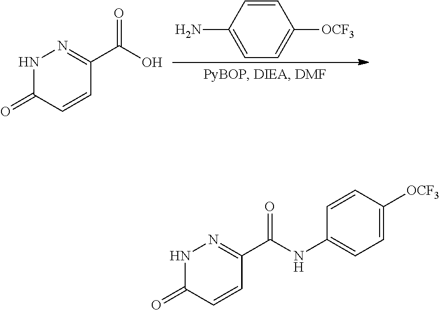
N1C(=O)C=CC(C(=O)O)=N1.NC1=CC=C([OCF3])C=C1.N1C(=O)C=CC(C(=O)NC2=CC=C([OCF3])C=C2)=N1
